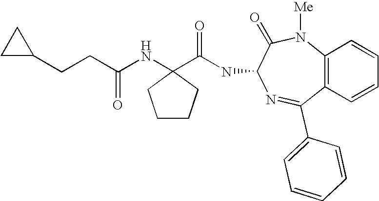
C12=C(N([Me])C(=O)C(NC(=O)C3(NC(CCC4CC4)=O)CCCC3)N=C1C1=CC=CC=C1)C=CC=C2
